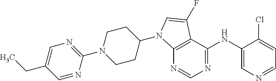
C12=C(C(NC3=CN=CC=C3Cl)=NC=N1)C(F)=CN2C1CCN(C2=NC=C(CC)C=N2)CC1
